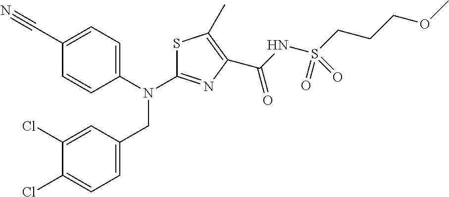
C1(C#N)=CC=C(N(C2=NC(C(NS(CCCOC)(=O)=O)=O)=C(C)S2)CC2=CC=C(Cl)C(Cl)=C2)C=C1
